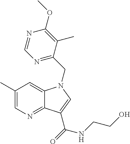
C1(C)=CN=C2C(=C1)N(CC1=NC=NC(OC)=C1C)C=C2C(=O)NCCO
